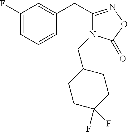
C1(F)=CC=CC(CC2=NOC(=O)N2CC2CCC(F)(F)CC2)=C1
